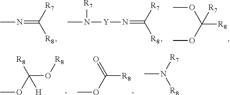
CN=C([R8])[R7].[Y](N=C([R8])[R7])N(C)[R7].C([R8])(OC)(OC)[R7].COC(O[R8])([H])[R8].COC([R8])=O.CN([R8])[R7]
